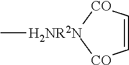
C1=C[CO][H2NR2N](C)[CO]1
